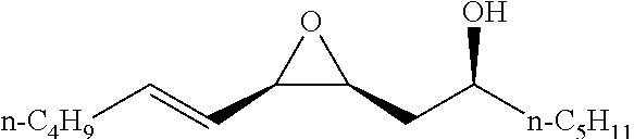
O1C(C=C[n-C4H9])C1CC([n-C5H11])O
